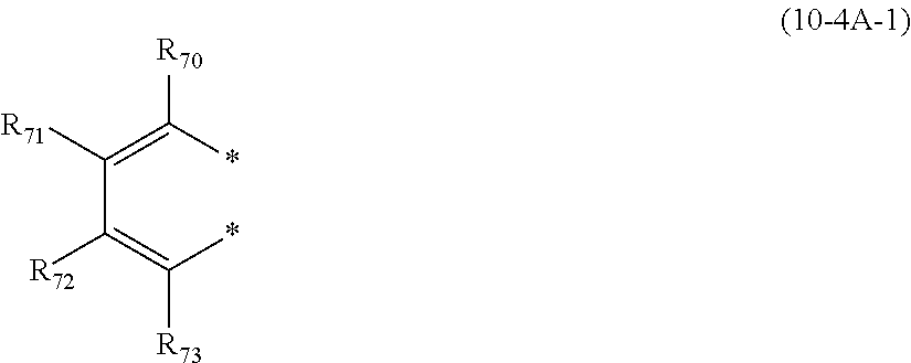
C(C(=C([R70])*)[R71])(=C(*)[R73])[R72]
